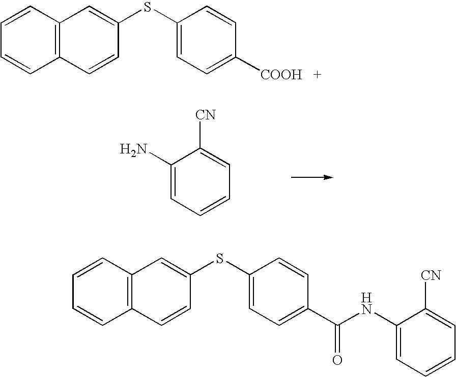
C1(N)=CC=CC=C1[CN].C12=C(C=CC=C1)C=C(SC1=CC=C([COOH   +])C=C1)C=C2.C12=C(C=CC=C1)C=C(SC1=CC=C(C(NC3=CC=CC=C3[CN])=O)C=C1)C=C2
